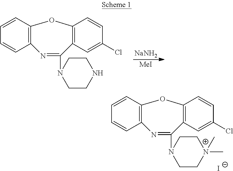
[NaNH2].[MeI].C12=C(C=CC=C1)OC1=C(C(N3CCNCC3)=N2)C=C(Cl)C=C1.C12=C(C=CC=C1)OC1=C(C(N3CC[N+](C)(C)CC3)=N2)C=C(Cl)C=C1.[I-]
